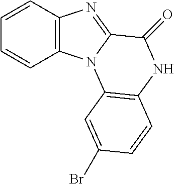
C1=CC2=C(C=C1)N1C(=N2)C(=O)NC2=C1C=C(Br)C=C2
